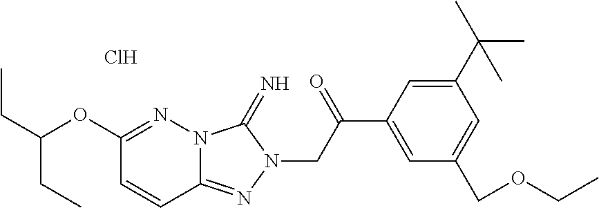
C1(OC(CC)CC)=NN2C(=NN(CC(=O)C3=CC(COCC)=CC(C(C)(C)C)=C3)C2=N)C=C1.Cl
